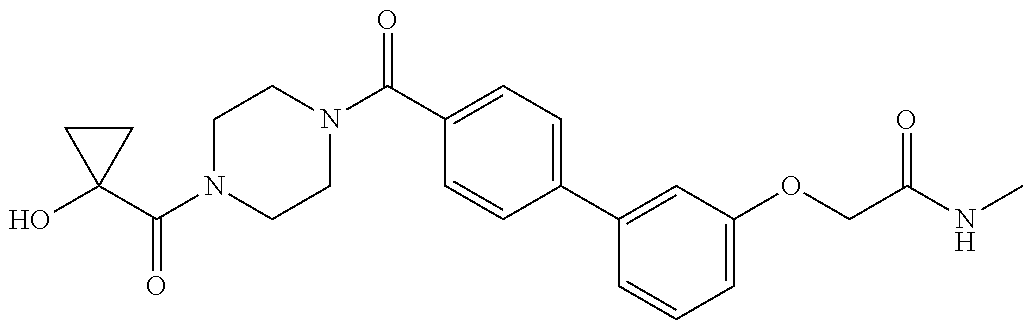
OC1(C(N2CCN(C(C3=CC=C(C4=CC(OCC(=O)NC)=CC=C4)C=C3)=O)CC2)=O)CC1
